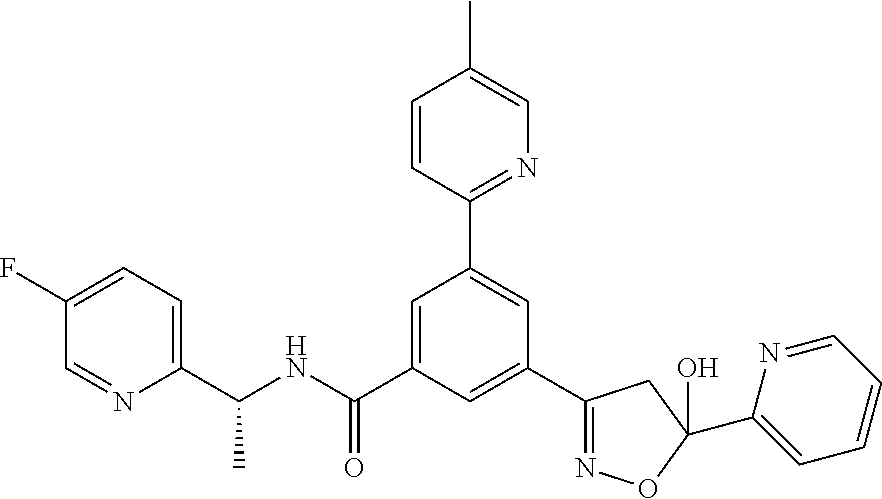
C1(C(NC(C2=CC(C3=NC=C(C)C=C3)=CC(C3=NOC(C4=CC=CC=N4)(O)C3)=C2)=O)C)=CC=C(F)C=N1
